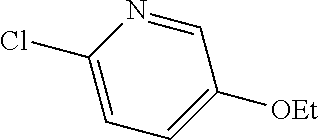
C1(Cl)=CC=C([OEt])C=N1
